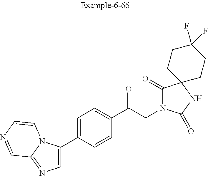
C1(C2=CN=C3N2C=CN=C3)=CC=C(C(CN2C(=O)C3(NC2=O)CCC(F)(F)CC3)=O)C=C1
